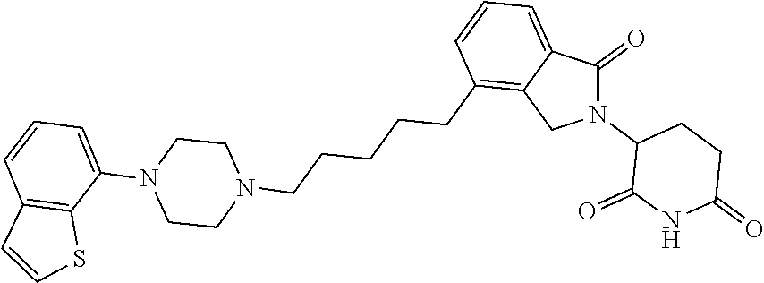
N1(C2C(=O)NC(=O)CC2)C(=O)C2=CC=CC(CCCCCN3CCN(C4=CC=CC5=C4SC=C5)CC3)=C2C1
